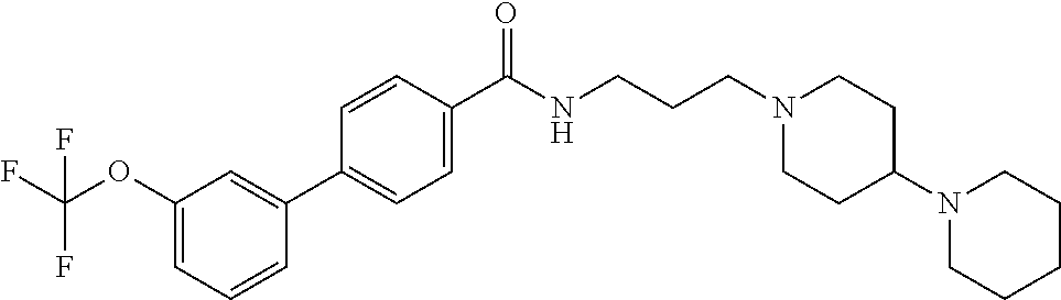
C1(C2=CC(OC(F)(F)F)=CC=C2)=CC=C(C(NCCCN2CCC(N3CCCCC3)CC2)=O)C=C1
